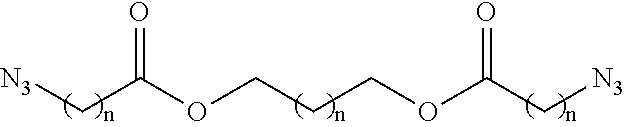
[N3]CC(OCCCOC(C[N3])=O)=O
